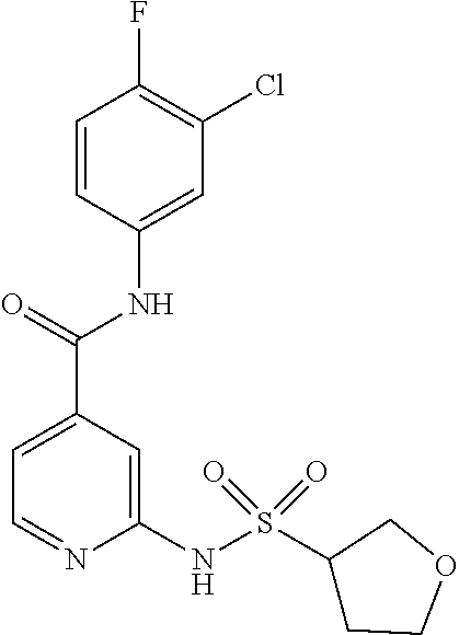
C1=C(C(=O)NC2=CC(Cl)=C(F)C=C2)C=C(NS(C2CCOC2)(=O)=O)N=C1
